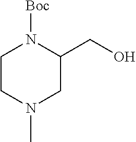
C1CN(C)CC(CO)N1[Boc]
